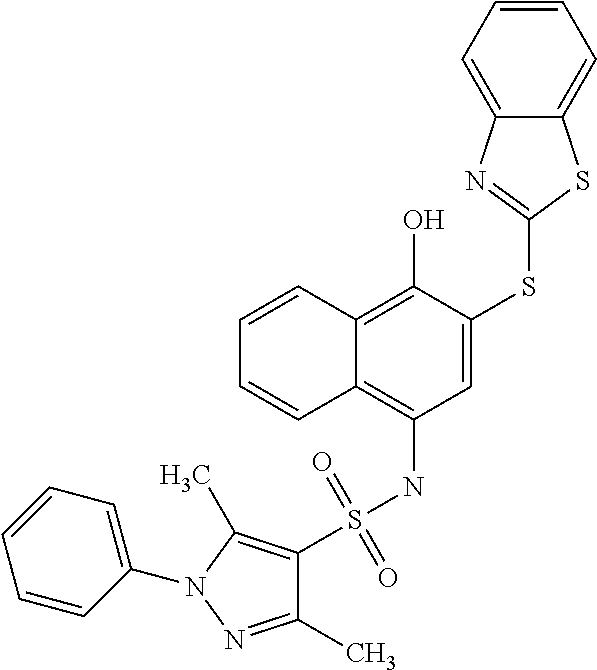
C1=CC2=C(O)C(SC3=NC4=CC=CC=C4S3)=CC(NS(=O)(=O)C3=C(C)N(C4=CC=CC=C4)N=C3C)=C2C=C1
